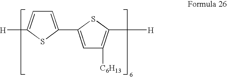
C1=C(C2=CC([C6H13])=C([H])S2)SC([H])=C1
